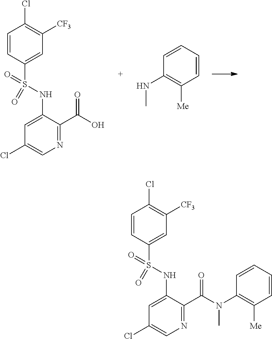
C1=CC(S(=O)(=O)NC2=CC(Cl)=CN=C2C(O)=O)=CC([CF3])=C1Cl.C1=CC=CC([Me])=C1NC.C1=CC(S(=O)(=O)NC2=CC(Cl)=CN=C2C(N(C2=C([Me])C=CC=C2)C)=O)=CC([CF3])=C1Cl
